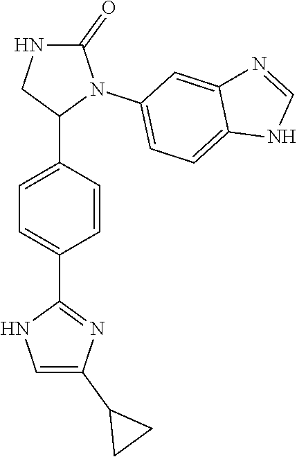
C1=C(C2N(C3=CC=C4C(=C3)N=CN4)C(=O)NC2)C=CC(C2=NC(C3CC3)=CN2)=C1
